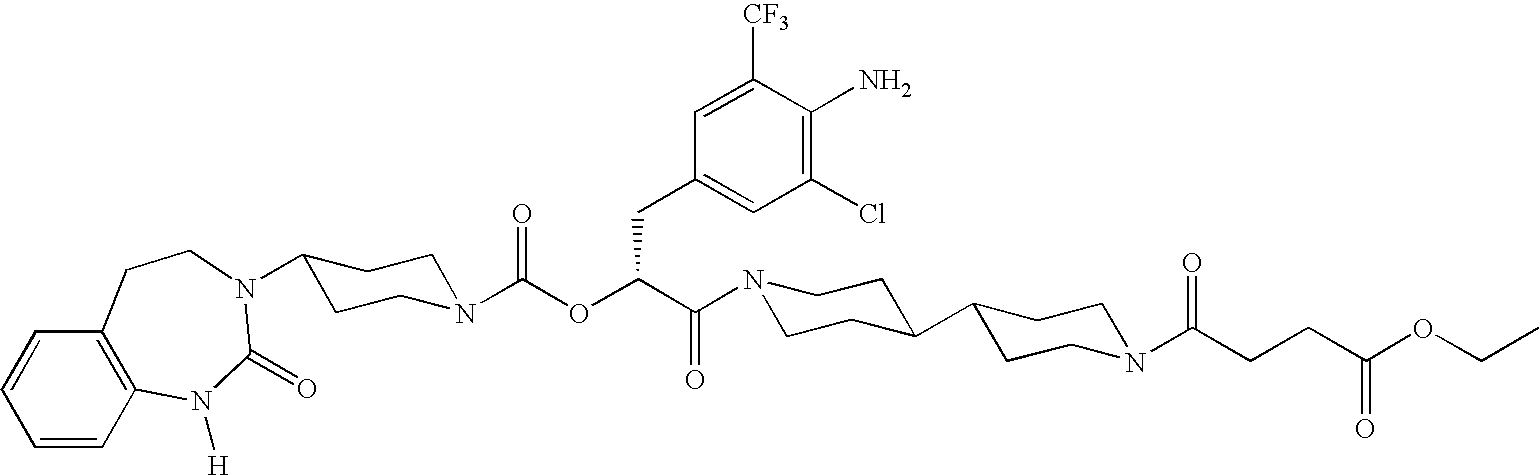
N1(C(C(OC(N2CCC(N3C(=O)N([H])C4=C(C=CC=C4)CC3)CC2)=O)CC2=CC(Cl)=C(N)C([CF3])=C2)=O)CCC(C2CCN(C(CCC(OCC)=O)=O)CC2)CC1
